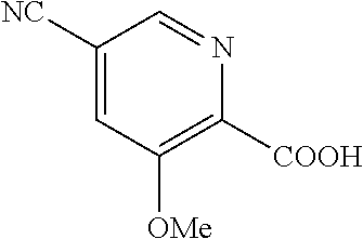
C1([NC])=CC([OMe])=C([COOH])N=C1
